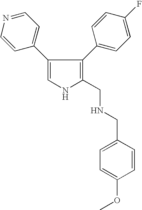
C1(C2=CC=NC=C2)=CNC(CNCC2=CC=C(OC)C=C2)=C1C1=CC=C(F)C=C1
